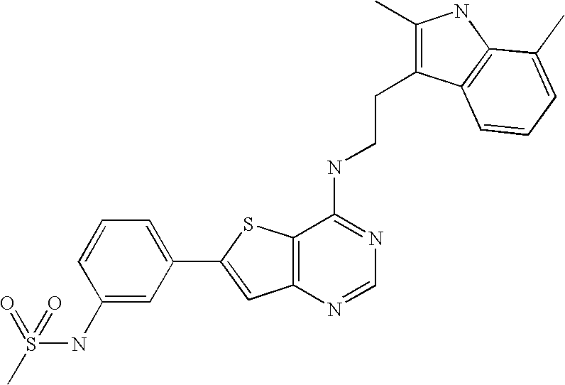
C1=C(C2=CC3=C(S2)C(NCCC2=C(C)NC4=C2C=CC=C4C)=NC=N3)C=C(NS(=O)(C)=O)C=C1
